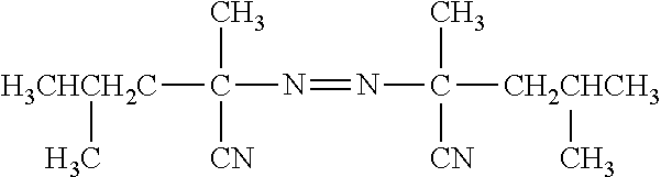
C([CN])(N=NC(C)([CN])[CH2CHCH3]C)(C)[H3CHCH2C]C
